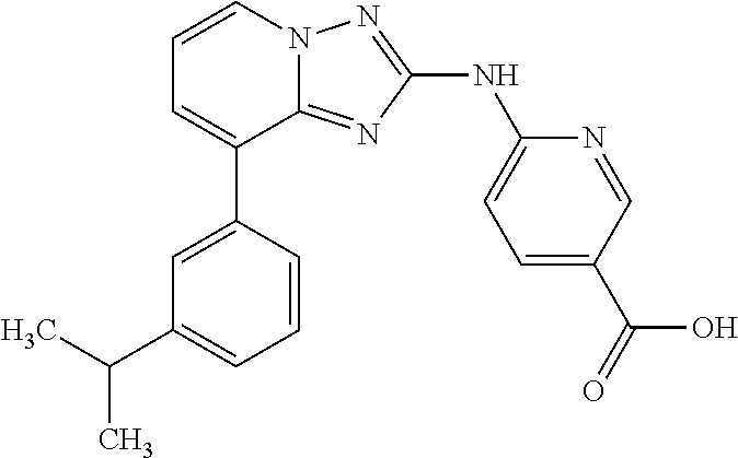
C1=C(C2=CC=CN3C2=NC(NC2=CC=C(C(=O)O)C=N2)=N3)C=CC=C1C(C)C
